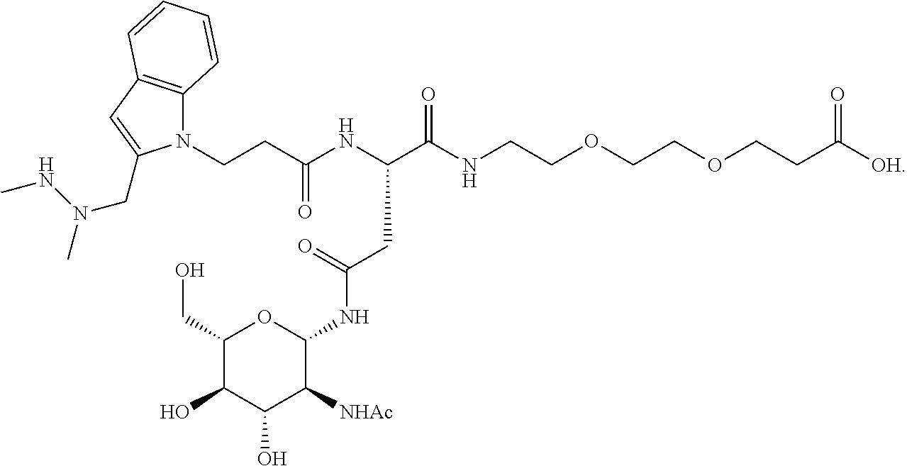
N1(CCC(=O)NC(C(NCCOCCOCCC([OH])=O)=O)CC(=O)NC2OC(CO)C(O)C(O)C2[NHAc])C2=C(C=C1CN(NC)C)C=CC=C2
